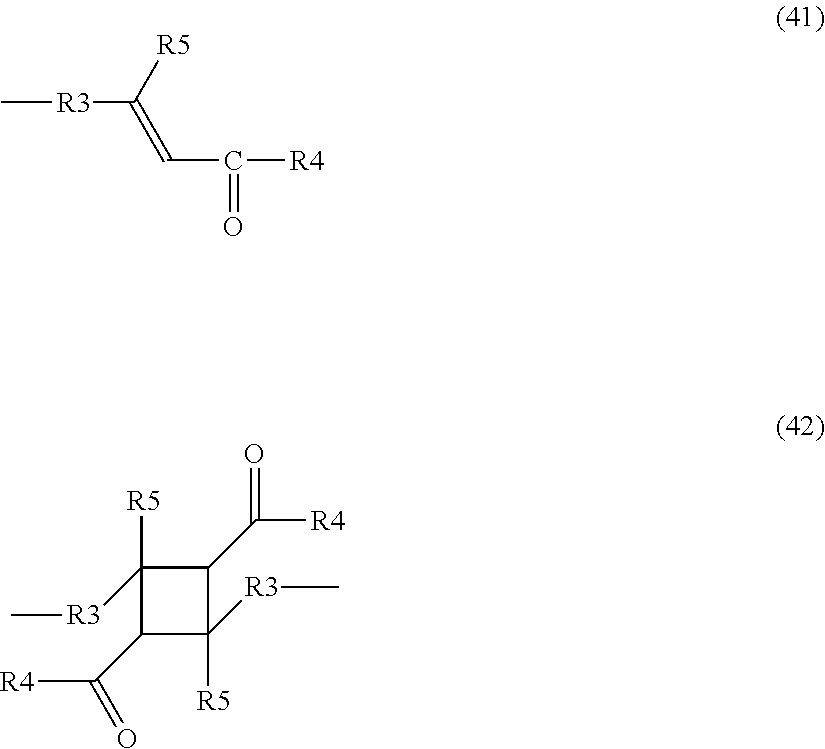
C[R3]C([R5])=CC(=O)[R4].C1([R3]C)([R5])C(C([R4])=O)C([R3]C)([R5])C1C(=O)[R4]
